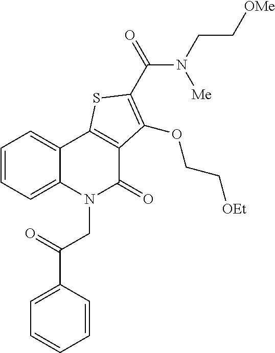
C1(C(=O)CN2C(=O)C3=C(C4=CC=CC=C24)SC(C(N(CC[OMe])[Me])=O)=C3OCC[OEt])=CC=CC=C1
